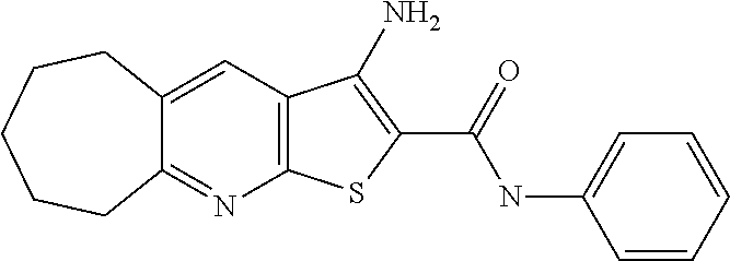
C12=C(C=C3C(=N1)CCCCC3)C(N)=C(C(NC1=CC=CC=C1)=O)S2
